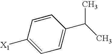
C1([X1])=CC=C(C(C)C)C=C1
